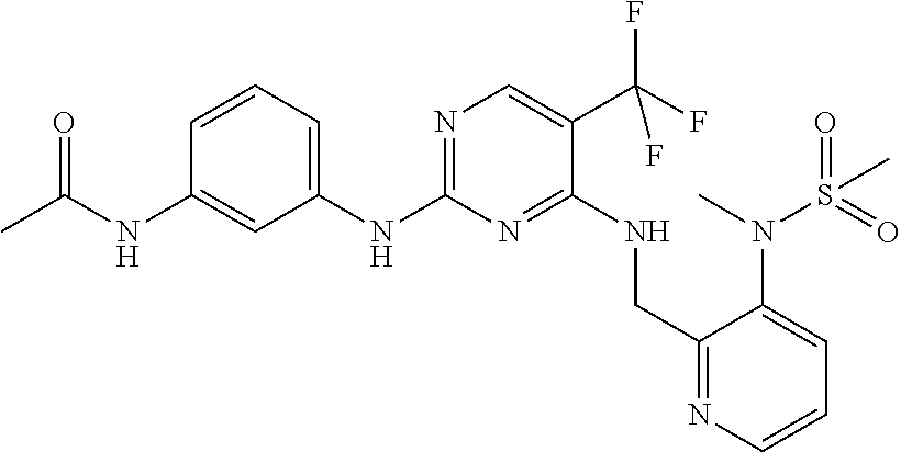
C1(NC2=NC=C(C(F)(F)F)C(NCC3=NC=CC=C3N(C)S(C)(=O)=O)=N2)=CC=CC(NC(=O)C)=C1
